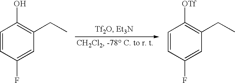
C1=CC(F)=CC(CC)=C1O.C1=CC(F)=CC(CC)=C1[OTf]
